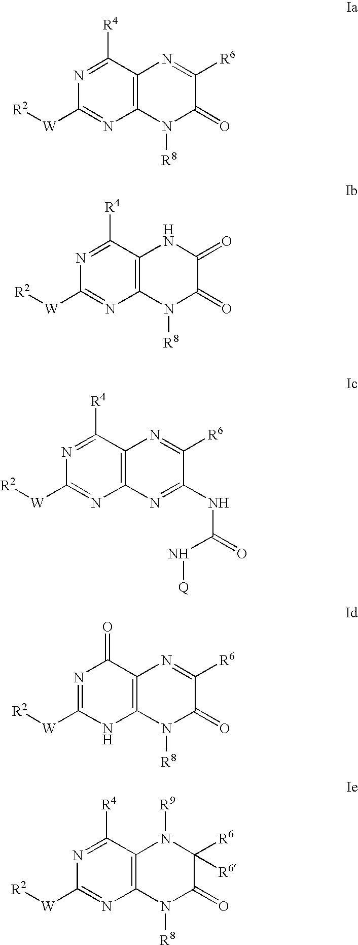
C1([R4])=NC([W][R2])=NC2=C1N=C([R6])C(=O)N2[R8].C1([R4])=NC([W][R2])=NC2=C1NC(=O)C(=O)N2[R8].C1([R4])=NC([W][R2])=NC2=C1N=C([R6])C(NC(=O)N[Q])=N2.C1(=O)N=C([W][R2])NC2=C1N=C([R6])C(=O)N2[R8].C1([R4])=NC([W][R2])=NC2=C1N([R9])C([R6])([R6])C(=O)N2[R8]
